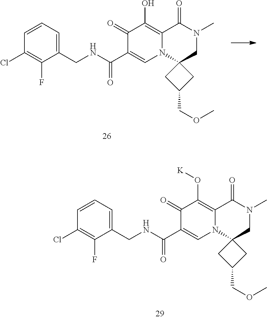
C1(CNC(C2=CN3C(=C(O)C2=O)C(=O)N(C)CC32CC(COC)C2)=O)=CC=CC(Cl)=C1F.C1(CNC(C2=CN3C(=C(O[K])C2=O)C(=O)N(C)CC32CC(COC)C2)=O)=CC=CC(Cl)=C1F
